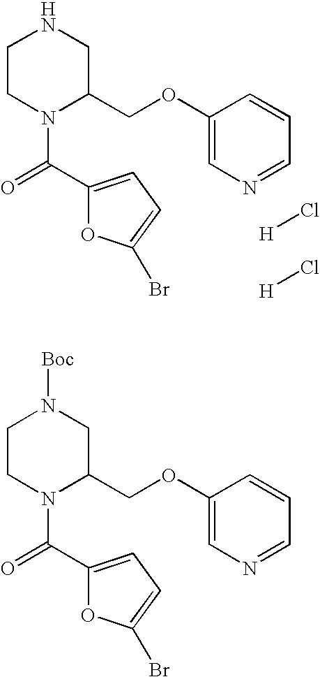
C1CN(C(=O)C2=CC=C(Br)O2)C(COC2=CN=CC=C2)CN1.[H]Cl.[H]Cl.C1CN(C(=O)C2=CC=C(Br)O2)C(COC2=CN=CC=C2)CN1[Boc]
